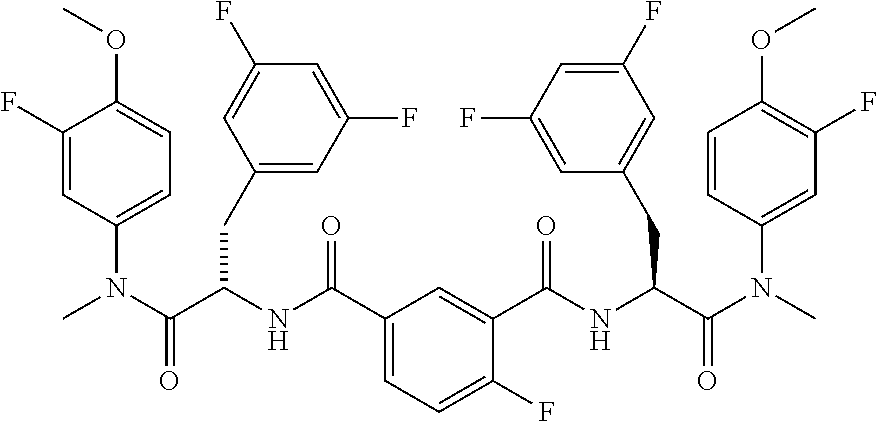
C(NC(C(N(C)C1=CC(F)=C(OC)C=C1)=O)CC1=CC(F)=CC(F)=C1)(=O)C1=CC(C(NC(C(N(C)C2=CC=C(OC)C(F)=C2)=O)CC2=CC(F)=CC(F)=C2)=O)=CC=C1F
